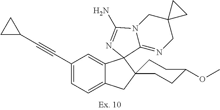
C(C1=CC=C2C(=C1)C1(C3(C2)CCC(OC)CC3)C2=NCC3(CN2C(N)=N1)CC3)#CC1CC1
